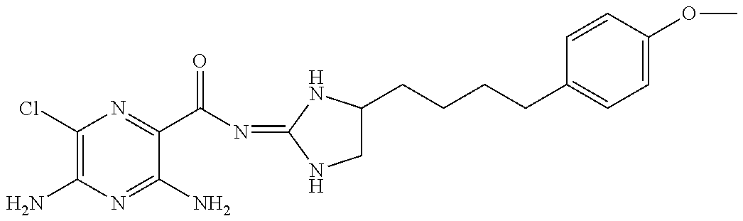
C1(Cl)=C(N)N=C(N)C(C(N=C2NC(CCCCC3=CC=C(OC)C=C3)CN2)=O)=N1
